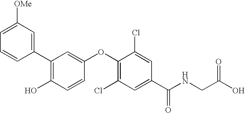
C1(C2=CC([OMe])=CC=C2)=C(O)C=CC(OC2=C(Cl)C=C(C(NCC(=O)O)=O)C=C2Cl)=C1
